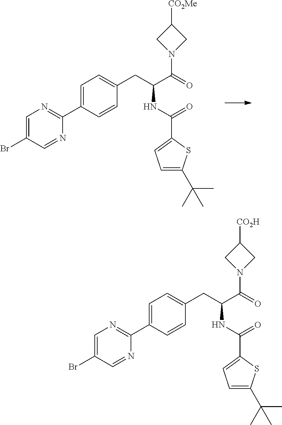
C1=C(Br)C=NC(C2=CC=C(CC(C(=O)N3CC([CO2Me])C3)NC(C3=CC=C(C(C)(C)C)S3)=O)C=C2)=N1.C1=C(Br)C=NC(C2=CC=C(CC(C(=O)N3CC([CO2H])C3)NC(C3=CC=C(C(C)(C)C)S3)=O)C=C2)=N1
